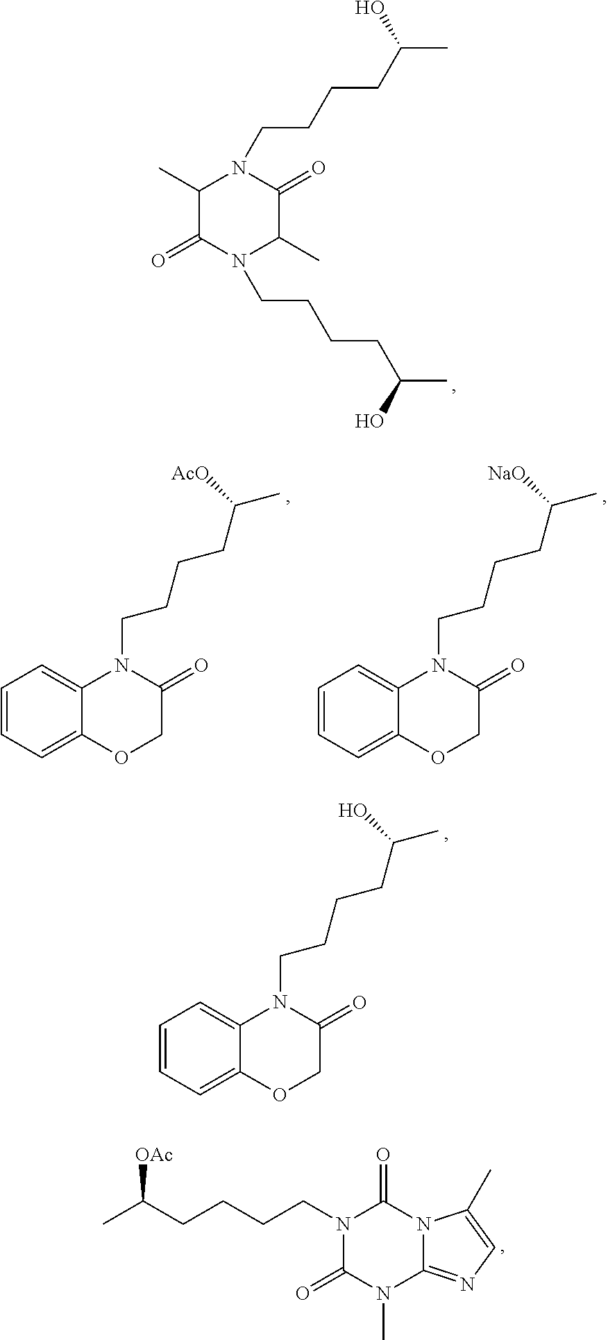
N1(CCCCC(C)O)C(C)C(=O)N(CCCCC(C)O)C(C)C1=O.C1=CC=C2C(=C1)N(CCCCC(C)[AcO])C(=O)CO2.C1=CC=C2C(=C1)N(CCCCC(C)[NaO])C(=O)CO2.C1=CC=C2C(=C1)N(CCCCC(C)O)C(=O)CO2.N1(CCCCC(C)[OAc])C(=O)N(C)C2=NC=C(C)N2C1=O
